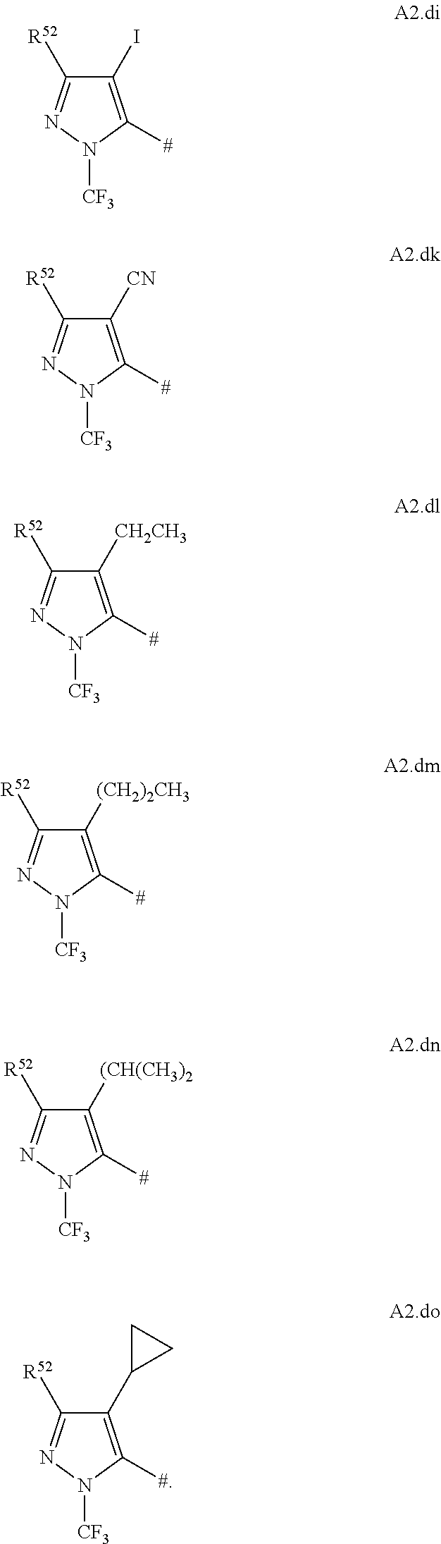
C1([CH2CH3])=C([#])N([CF3])N=C1[R52].C1([(CH2)2CH3])=C([#])N([CF3])N=C1[R52].C1([(CH(CH3)2])=C([#])N([CF3])N=C1[R52].C1(C2CC2)=C([#])N([CF3])N=C1[R52].C1(I)=C([#])N([CF3])N=C1[R52].C1([CN])=C([#])N([CF3])N=C1[R52]
